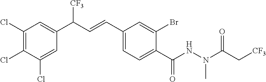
C1(Cl)=C(Cl)C(Cl)=CC(C(C=CC2=CC=C(C(NN(C(C[CF3])=O)C)=O)C(Br)=C2)[CF3])=C1
